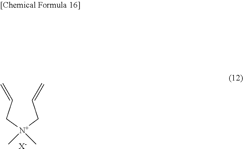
[X-].[N+](C)(C)(CC=C)CC=C
